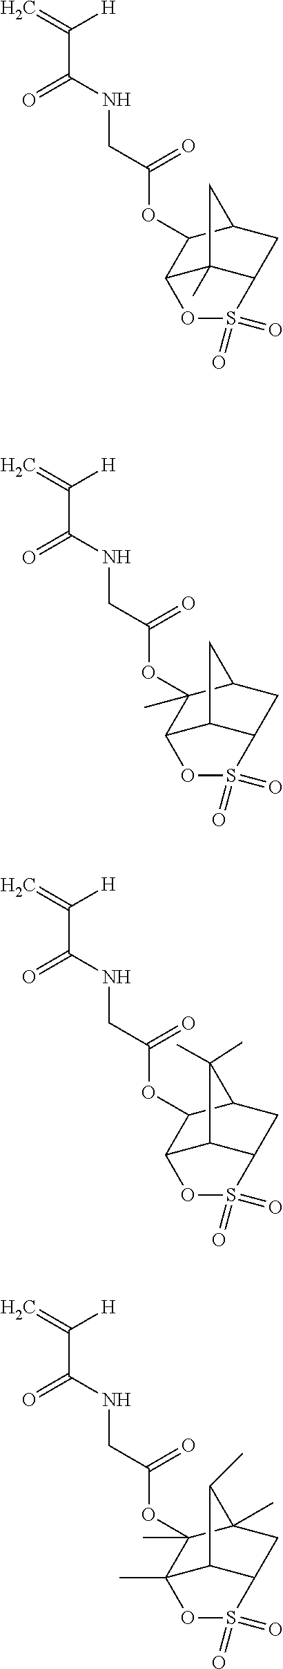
C=C([H])C(=O)NCC(=O)OC1(C)C2C3C(CC1C3)S(=O)(=O)O2.C=C([H])C(=O)NCC(=O)OC1C2C3C(CC1C3(C)C)S(=O)(=O)O2.C=C([H])C(=O)NCC(=O)OC1(C)C2(C)C3C(CC1(C)C3C)S(=O)(=O)O2.C=C([H])C(=O)NCC(=O)OC1C2OS(=O)(=O)C3CC1CC23C
